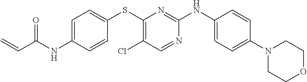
C1=C(NC(C=C)=O)C=CC(SC2=C(Cl)C=NC(NC3=CC=C(N4CCOCC4)C=C3)=N2)=C1
